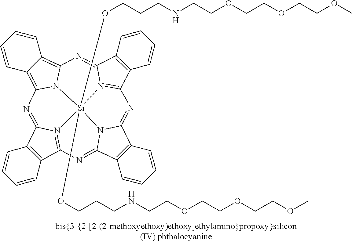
C12=C(C3=N4C1=NC1=C5C(=C6N1[Si]41(OCCCNCCOCCOCCOC)(OCCCNCCOCCOCCOC)N4=C(C7=C(C4=N6)C=CC=C7)N=C4C6=C(C(=N3)N41)C=CC=C6)C=CC=C5)C=CC=C2
